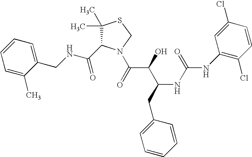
C(NCC1=CC=CC=C1C)(=O)C1C(C)(C)SCN1C(C(C(CC1=CC=CC=C1)NC(=O)NC1=C(Cl)C=CC(Cl)=C1)O)=O
